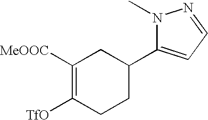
C1([MeOOC])=C([TfO])CCC(C2=CC=NN2C)C1
